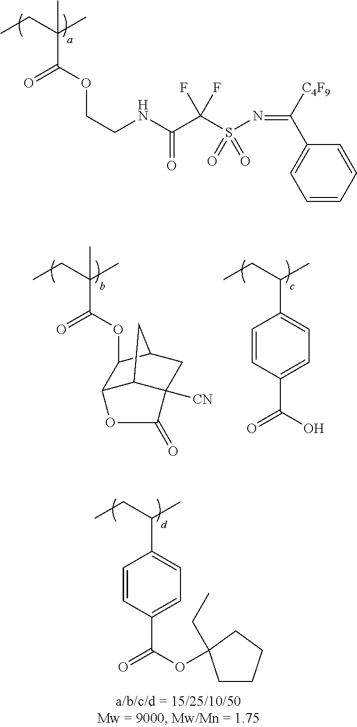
CCC(C)(C(=O)OCCNC(C(S(N=C(C1=CC=CC=C1)[C4F9])(=O)=O)(F)F)=O)C.CCC(C)C1=CC=C(C(=O)OC2(CC)CCCC2)C=C1.CCC(C)(C(=O)OC1C2C3C([CN])(CC1C3)C(=O)O2)C.CCC(C)C1=CC=C(C(=O)O)C=C1
